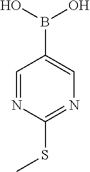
OB(O)C1=CN=C(SC)N=C1
